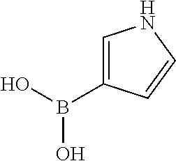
C1=C(B(O)O)C=CN1
